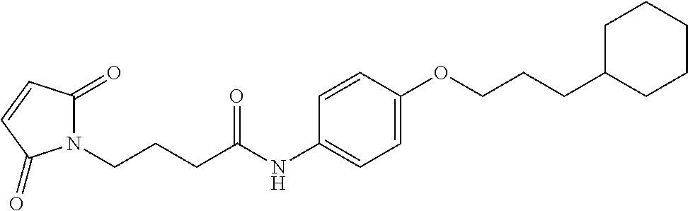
N1(CCCC(NC2=CC=C(OCCCC3CCCCC3)C=C2)=O)C(=O)C=CC1=O
